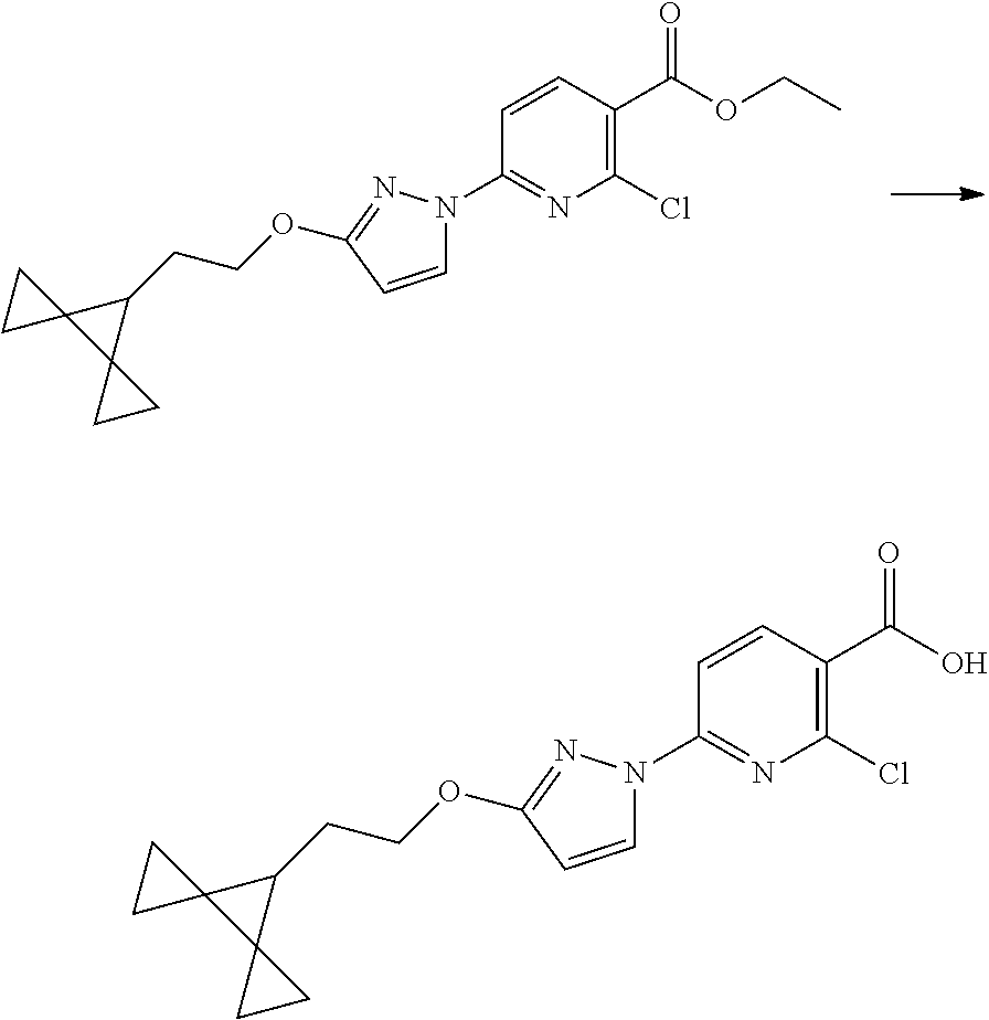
C1=CC(OCCC2C3(C24CC4)CC3)=NN1C1=NC(Cl)=C(C(=O)OCC)C=C1.C1=CC(OCCC2C3(C24CC4)CC3)=NN1C1=NC(Cl)=C(C(=O)O)C=C1
